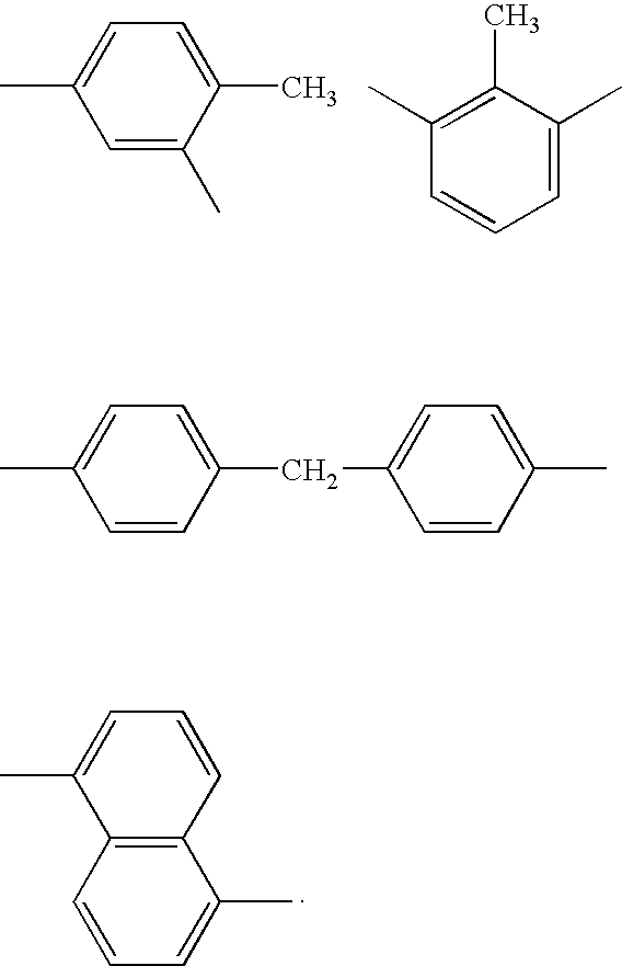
C1=C(C)C(C)=CC=C1C.C1=C(C)C(C)=C(C)C=C1.C12=C(C=CC=C1C)C(C)=CC=C2.CC1=CC=C(CC2=CC=C(C)C=C2)C=C1
